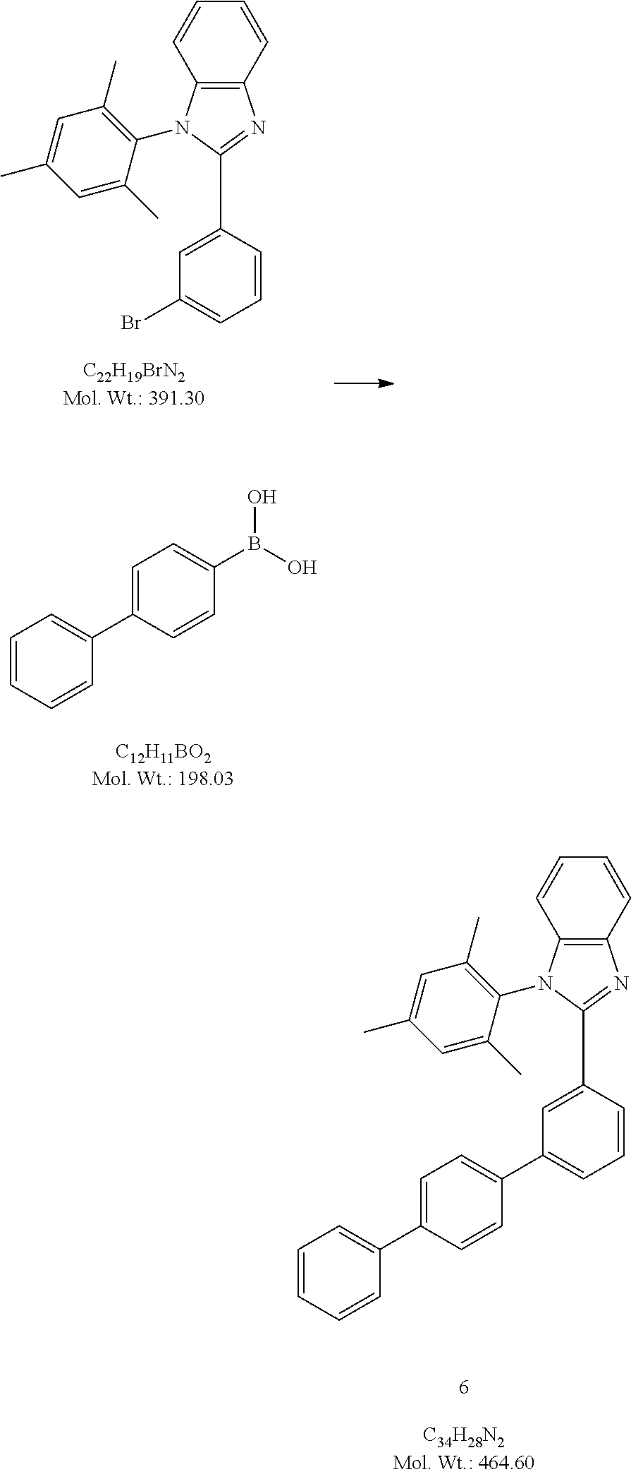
C12=C(N=C(C3=CC(Br)=CC=C3)N1C1=C(C)C=C(C)C=C1C)C=CC=C2.C1=CC=CC(C2=CC=C(B(O)O)C=C2)=C1.C12=C(N=C(C3=CC(C4=CC=C(C5=CC=CC=C5)C=C4)=CC=C3)N1C1=C(C)C=C(C)C=C1C)C=CC=C2
